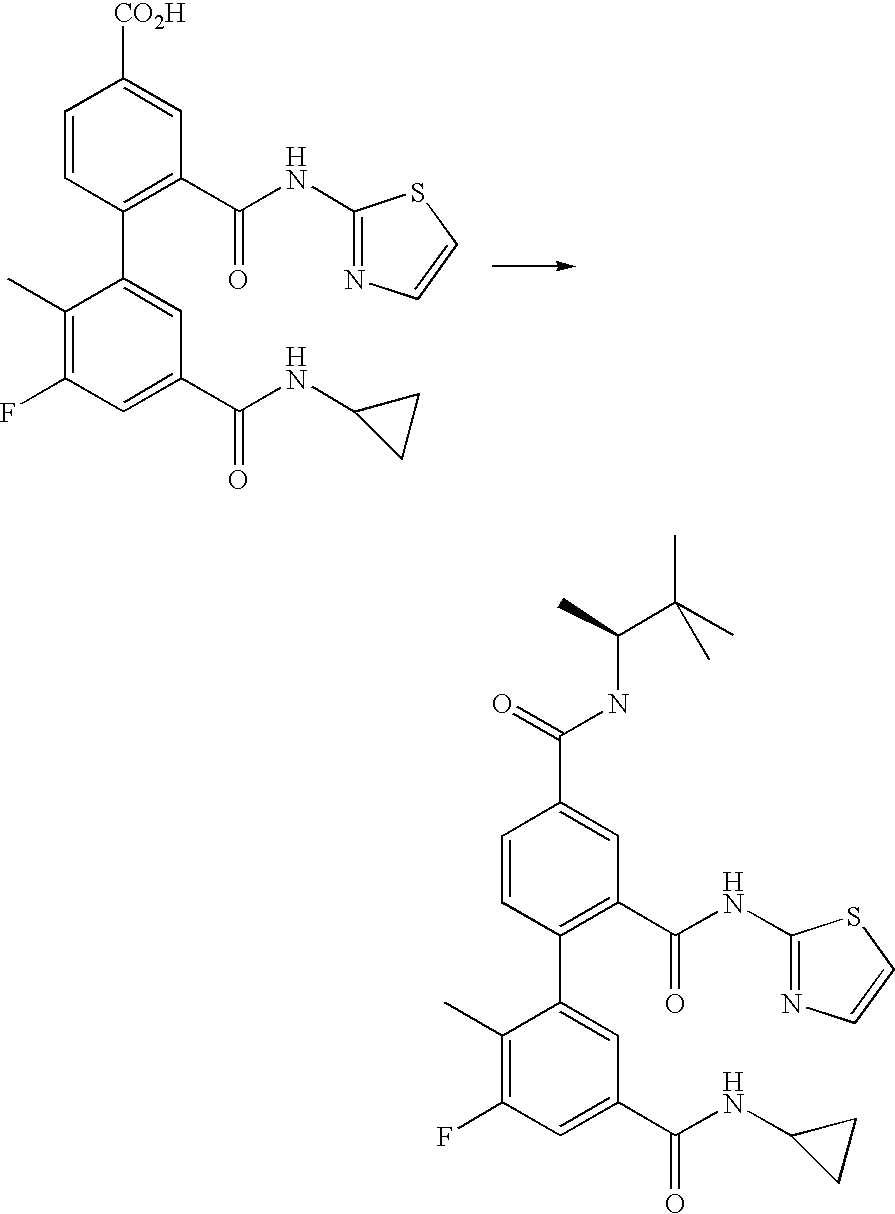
C1(C)=C(F)C=C(C(=O)NC2CC2)C=C1C1=C(C(NC2=NC=CS2)=O)C=C([CO2H])C=C1.C1(C)=C(F)C=C(C(=O)NC2CC2)C=C1C1=C(C(NC2=NC=CS2)=O)C=C(C(=O)NC(C)C(C)(C)C)C=C1
